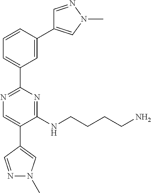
N1=C(C2=CC=CC(C3=CN(C)N=C3)=C2)N=C(NCCCCN)C(C2=CN(C)N=C2)=C1
